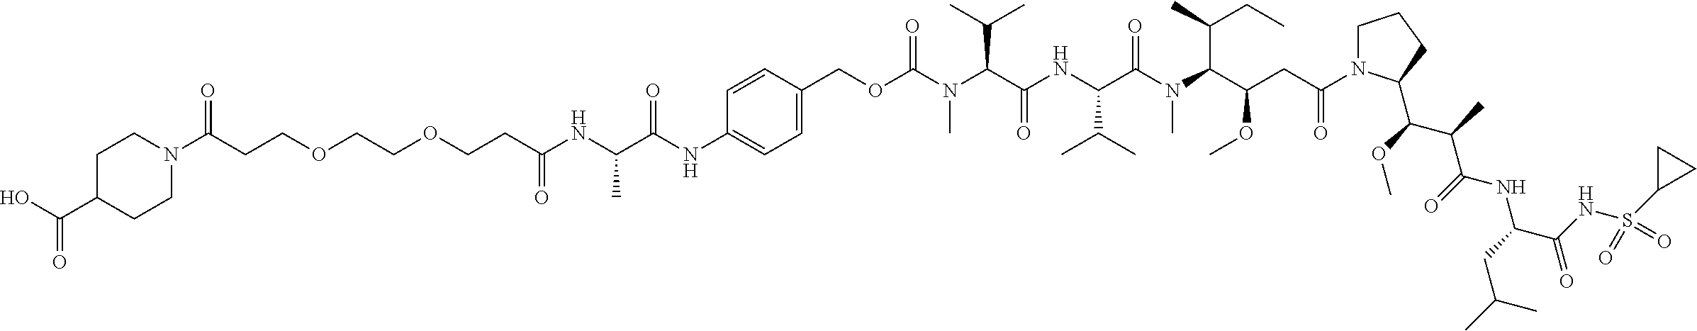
N(C1=CC=C(COC(N(C(C(NC(C(N(C(C(CC(N2CCCC2C(C(C(=O)NC(C(NS(C2CC2)(=O)=O)=O)CC(C)C)C)OC)=O)OC)C(CC)C)C)=O)C(C)C)=O)C(C)C)C)=O)C=C1)C(C(NC(CCOCCOCCC(N1CCC(C(O)=O)CC1)=O)=O)C)=O
